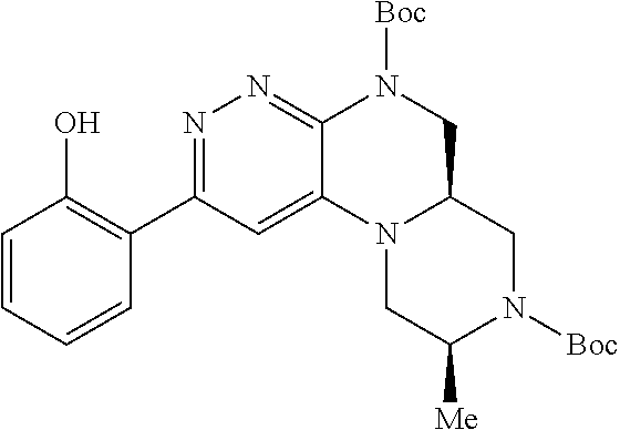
C1=CC=CC(C2=NN=C3C(=C2)N2C(CN3[Boc])CN([Boc])C([Me])C2)=C1O
